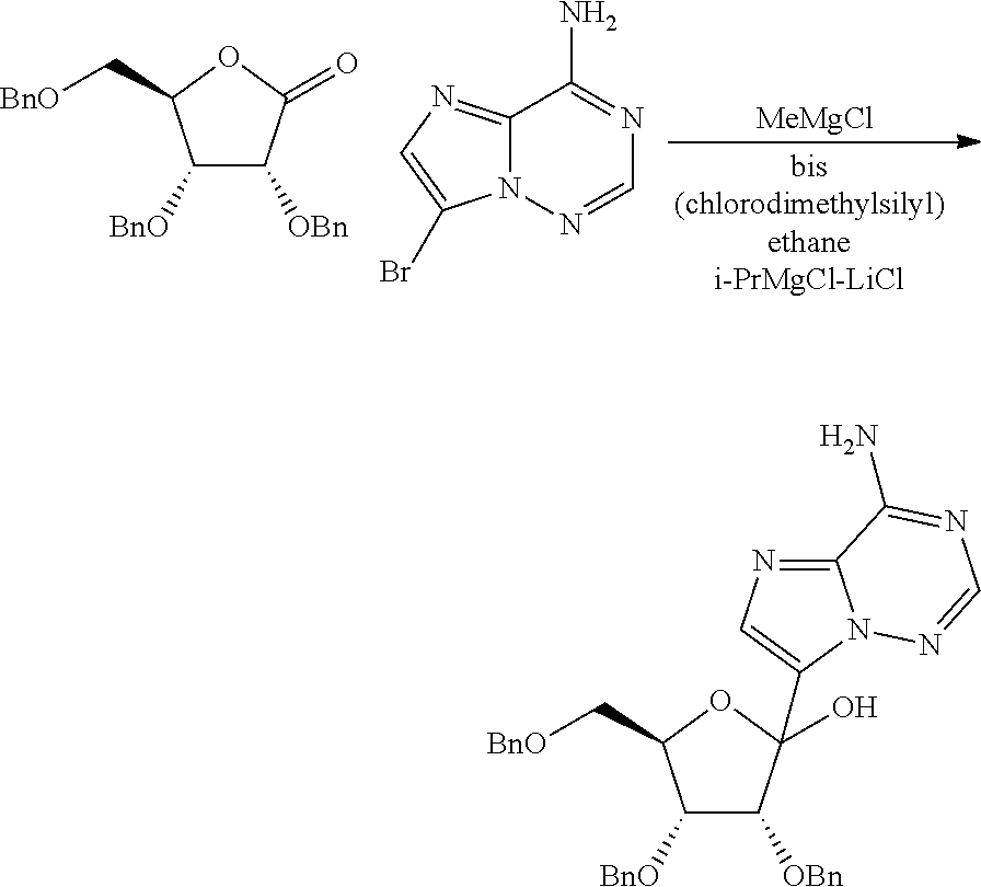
C1([BnO])C([OBn])C(=O)OC1C[BnO].C12=NC=C(Br)N1N=CN=C2N.[MeMgCl].C1([BnO])C([OBn])C(O)(C2=CN=C3N2N=CN=C3N)OC1C[BnO]
